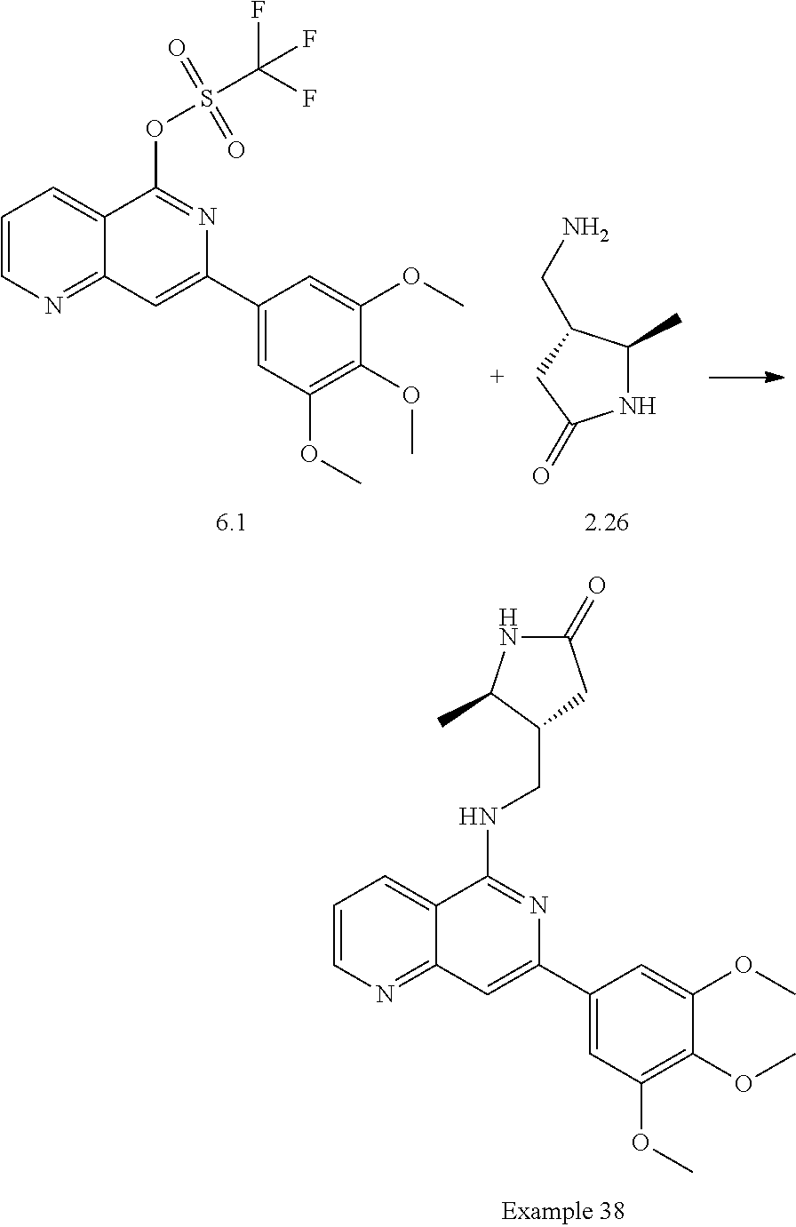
C1=CN=C2C(=C1)C(NCC1CC(=O)NC1C)=NC(C1=CC(OC)=C(OC)C(OC)=C1)=C2.C1=CN=C2C(=C1)C(OS(C(F)(F)F)(=O)=O)=NC(C1=CC(OC)=C(OC)C(OC)=C1)=C2.N1C(C)C(CN)CC1=O
